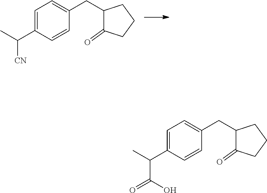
C1=C(C([CN])C)C=CC(CC2C(=O)CCC2)=C1.C1=C(C(C(O)=O)C)C=CC(CC2C(=O)CCC2)=C1
